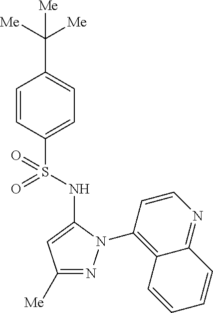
C1(C([Me])([Me])[Me])=CC=C(S(=O)(=O)NC2=CC([Me])=NN2C2=C3C(=NC=C2)C=CC=C3)C=C1
